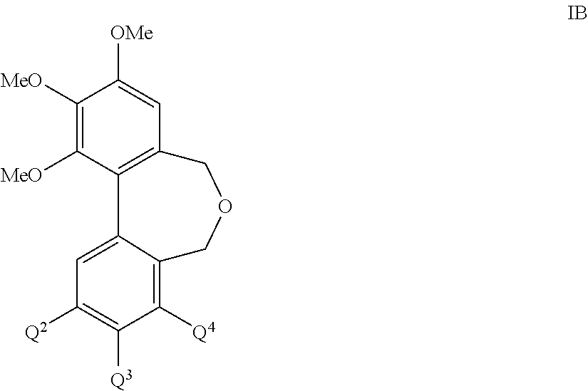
C12=C(COCC3=C([Q4])C([Q3])=C([Q2])C=C13)C=C([OMe])C([MeO])=C2[MeO]
